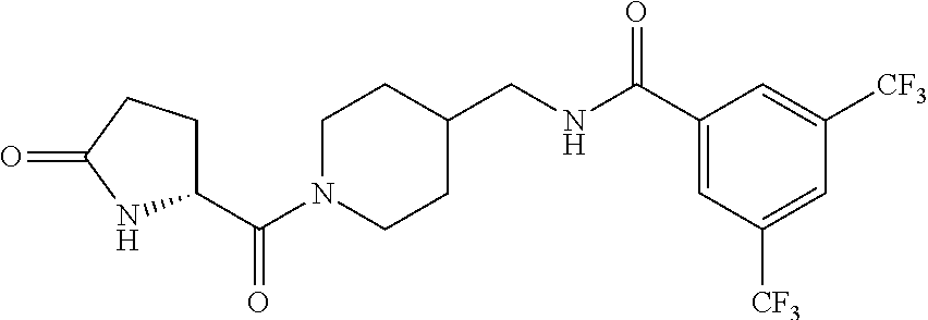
C1N(C(C2CCC(=O)N2)=O)CCC(CNC(=O)C2=CC([CF3])=CC([CF3])=C2)C1
